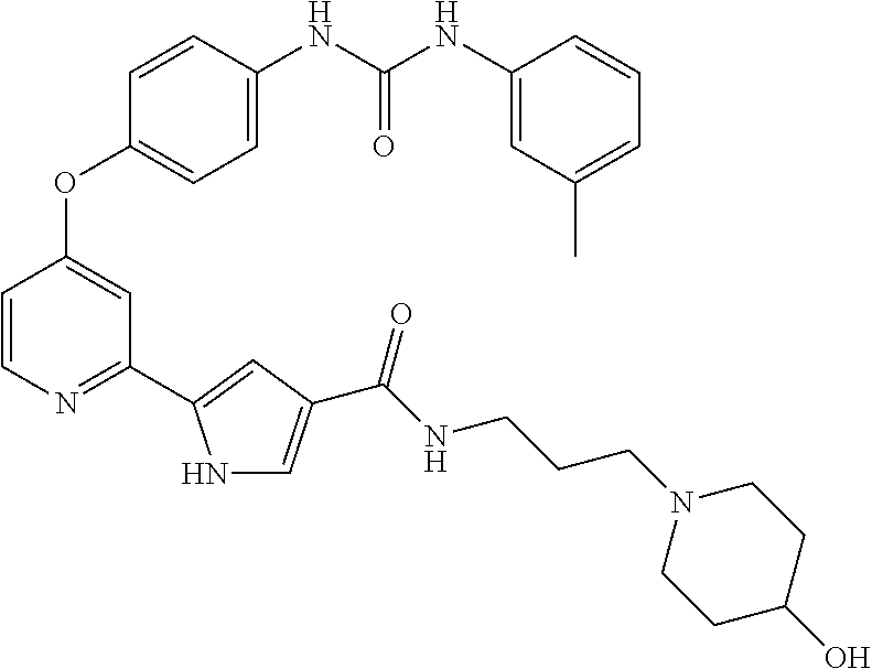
C1=C(NC(NC2=CC(C)=CC=C2)=O)C=CC(OC2=CC(C3=CC(C(NCCCN4CCC(O)CC4)=O)=CN3)=NC=C2)=C1
